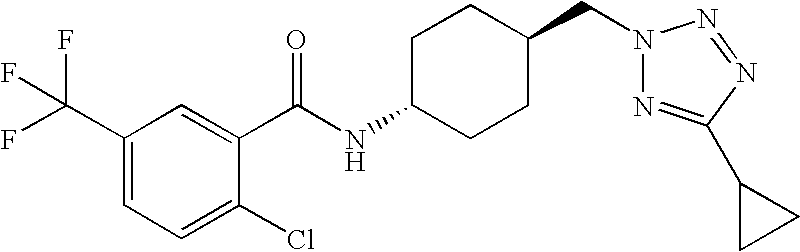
C1(C(F)(F)F)=CC=C(Cl)C(C(NC2CCC(CN3N=C(C4CC4)N=N3)CC2)=O)=C1
